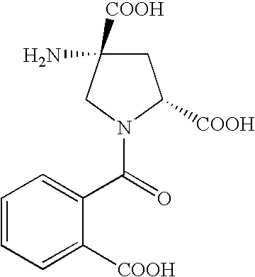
C1C(N)([COOH])CN(C(C2=CC=CC=C2[COOH])=O)C1[COOH]
